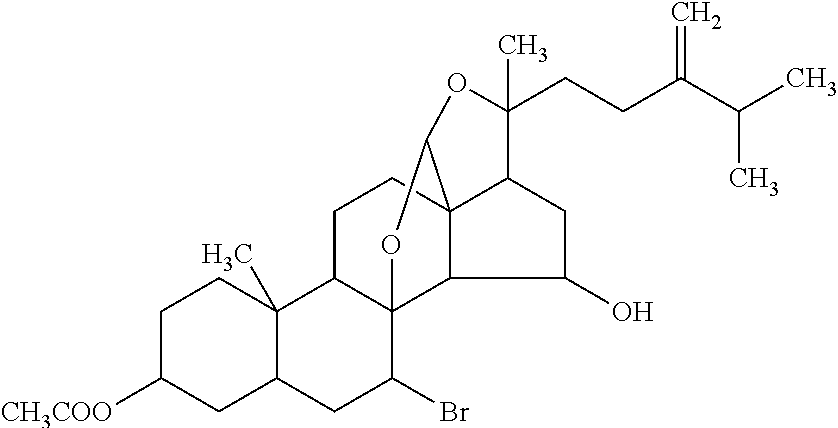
C1C([CH3COO])CC2C(C)(C1)C1C3(C(Br)C2)C2C4(CC1)C(CC2O)C(CCC(C(C)C)=C)(C)OC4O3
